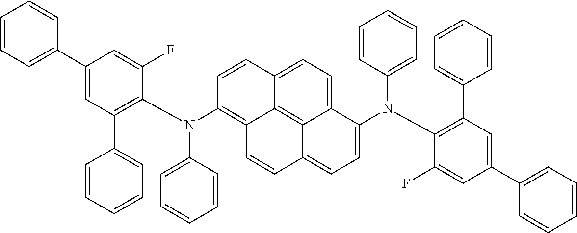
C1=CC=C(C2=CC(C3=CC=CC=C3)=C(N(C3=CC=CC=C3)C3=C4C5=C6C(=CC=C5C=C3)C(N(C3=CC=CC=C3)C3=C(C5=CC=CC=C5)C=C(C5=CC=CC=C5)C=C3F)=CC=C6C=C4)C(F)=C2)C=C1
